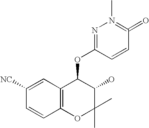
C1=C([NC])C=CC2=C1C(OC1=NN(C)=C(=O)C=C1)C(O)C(C)(C)O2
